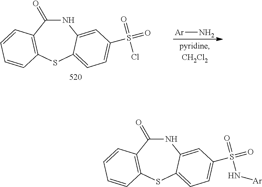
[Ar]N.C1(=O)NC2=CC(S(=O)(Cl)=O)=CC=C2SC2=C1C=CC=C2.C1(=O)NC2=CC(S(=O)(N[Ar])=O)=CC=C2SC2=C1C=CC=C2
